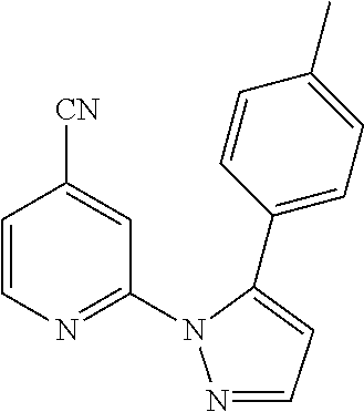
C1=CN=C(N2N=CC=C2C2=CC=C(C)C=C2)C=C1[CN]
